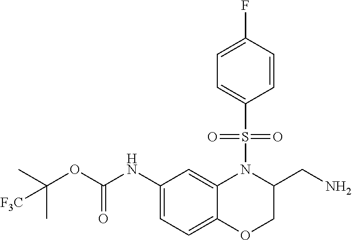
C1(NC(OC(C)(C)[F3C])=O)=CC=C2C(=C1)N(S(C1=CC=C(F)C=C1)(=O)=O)C(CN)CO2
